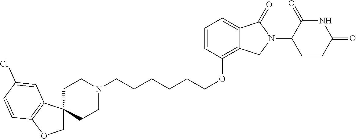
C(COC1=C2C(=CC=C1)C(=O)N(C1C(=O)NC(=O)CC1)C2)CCCCN1CCC2(CC1)COC1=C2C=C(Cl)C=C1
